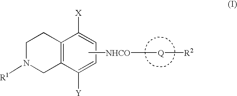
C12=C(C([Y])=CC=C1[X])CN([R1])CC2.C[NHCO][Q][R2]
